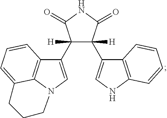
C1(C2([H])C(=O)NC(=O)C2([H])C2=CNC3=C2C=CC=C3)=CN2C3=C1C=CC=C3CCC2
